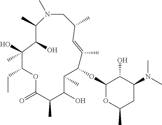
N1(C)CC(C)C=C(C)C(OC2OC(C)CC(N(C)C)C2O)C(C)C(O)C(C)C(=O)OC(CC)C(O)(C)C(O)C1C
